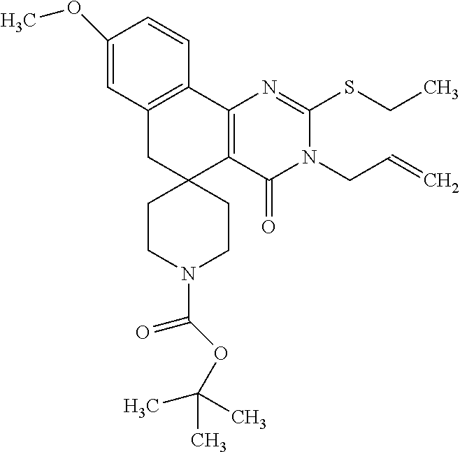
C12=C(C3=C(C4(C1)CCN(C(=O)OC(C)(C)C)CC4)C(=O)N(CC=C)C(SCC)=N3)C=CC(OC)=C2
